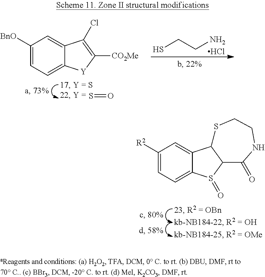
O=S.SCCN.Cl.C1([BnO])=CC=C2C(=C1)C(Cl)=C([CO2Me])[Y]2.C1([R2])=CC=C2C(=C1)C1C(S2=O)C(=O)NCCS1
